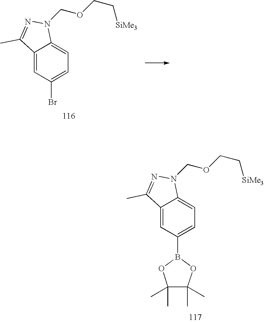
C12=CC(Br)=CC=C1N(COCC[SiMe3])N=C2C.C12=CC(B3OC(C)(C)C(C)(C)O3)=CC=C1N(COCC[SiMe3])N=C2C
